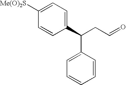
C1([Me(O)2S])=CC=C(C(CC=O)C2=CC=CC=C2)C=C1
